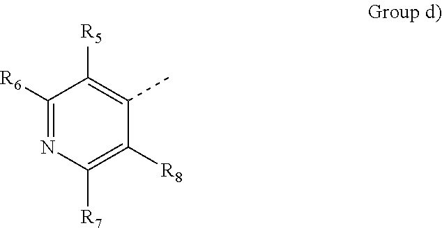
C1([R6])=NC([R7])=C([R8])C(C)=C1[R5]
